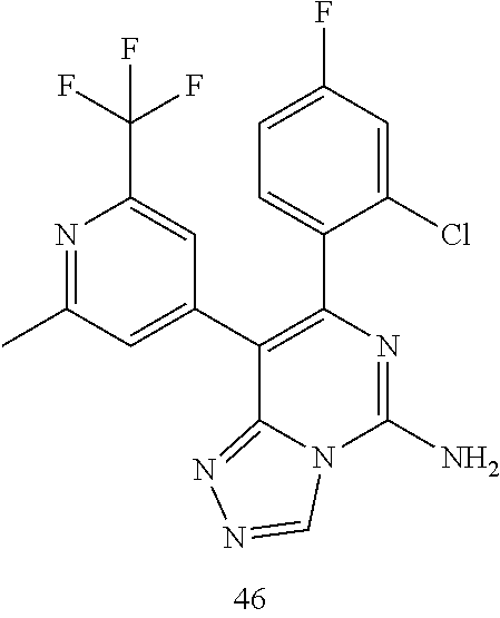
N1=C(C)C=C(C2=C(C3=CC=C(F)C=C3Cl)N=C(N)N3C2=NN=C3)C=C1C(F)(F)F
